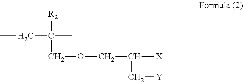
C(C([R2])(COCC([X])C[Y])C)C
